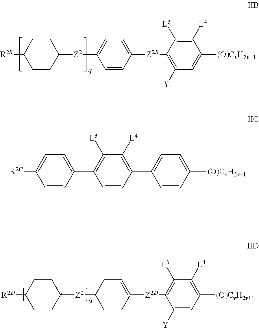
[R2D]C1CCC([Z2]C2CCC([Z2D]C3=C([L3])C([L4])=C([(O)CvH2v+1])C=C3[Y])=CC2)CC1.[R2B]C1CCC([Z2]C2=CC=C([Z2B]C3=C([Y])C=C([(O)CvH2v+1])C([L4])=C3[L3])C=C2)CC1.C1([(O)CvH2v+1])=CC=C(C2=C([L4])C([L3])=C(C3=CC=C([R2C])C=C3)C=C2)C=C1
